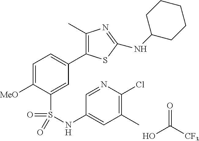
C1=C([MeO])C(S(=O)(=O)NC2=CC(C)=C(Cl)N=C2)=CC(C2=C(C)N=C(NC3CCCCC3)S2)=C1.OC([CF3])=O
